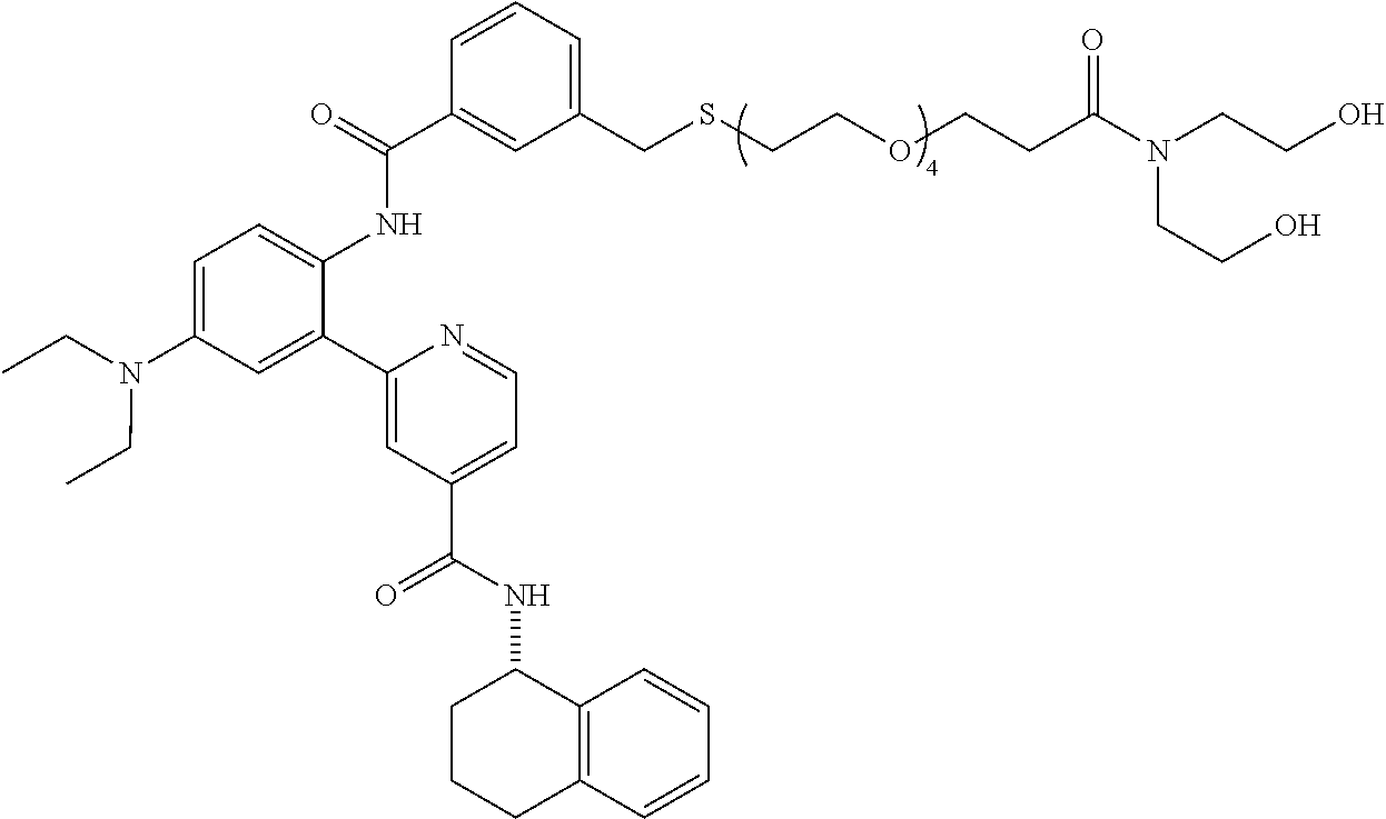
C1=CC=C(CSCCOCCC(N(CCO)CCO)=O)C=C1C(=O)NC1=CC=C(N(CC)CC)C=C1C1=CC(C(NC2CCCC3=C2C=CC=C3)=O)=CC=N1
